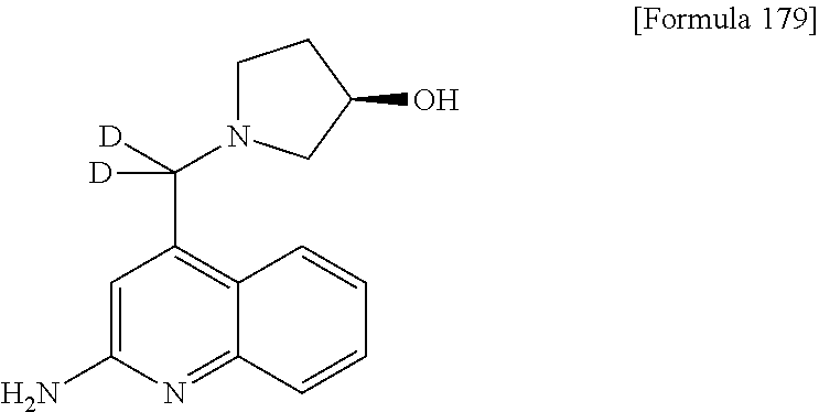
C1=C(N)N=C2C(=C1C([D])([D])N1CCC(O)C1)C=CC=C2
